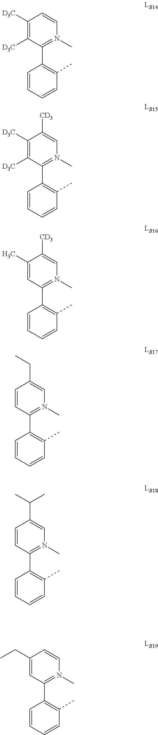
C1([D3C])=C([D3C])C(C2=C(C)C=CC=C2)=N(C)C=C1.C1([D3C])=C([D3C])C(C2=C(C)C=CC=C2)=N(C)C=C1[CD3].C1=CC(C2=C(C)C=CC=C2)=N(C)C=C1C(C)C.C1=CC(C2=C(C)C=CC=C2)=N(C)C=C1CC.C1(C)=CC(C2=C(C)C=CC=C2)=N(C)C=C1[CD3].C1(CC)=CC(C2=C(C)C=CC=C2)=N(C)C=C1
